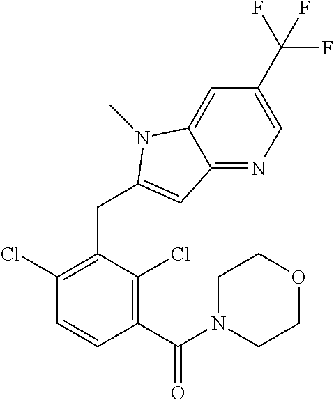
C1(C(N2CCOCC2)=O)=C(Cl)C(CC2=CC3=NC=C(C(F)(F)F)C=C3N2C)=C(Cl)C=C1
